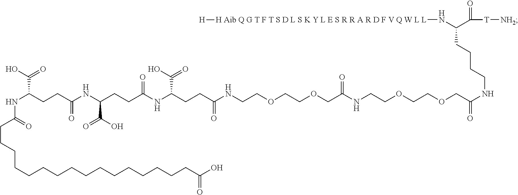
[H Aib Q G T F T S D L S K Y L E S R R A R D F V Q W L L](NC(C([T][NH2])=O)CCCCNC(COCCOCCNC(COCCOCCNC(CCC(NC(CCC(NC(CCC(NC(CCCCCCCCCCCCCCCCC(O)=O)=O)C(O)=O)=O)C(O)=O)=O)C(O)=O)=O)=O)=O)[H]
